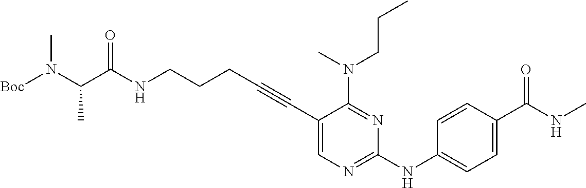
N(CCCC#CC1=CN=C(NC2=CC=C(C(NC)=O)C=C2)N=C1N(CCC)C)C(C(N([Boc])C)C)=O
